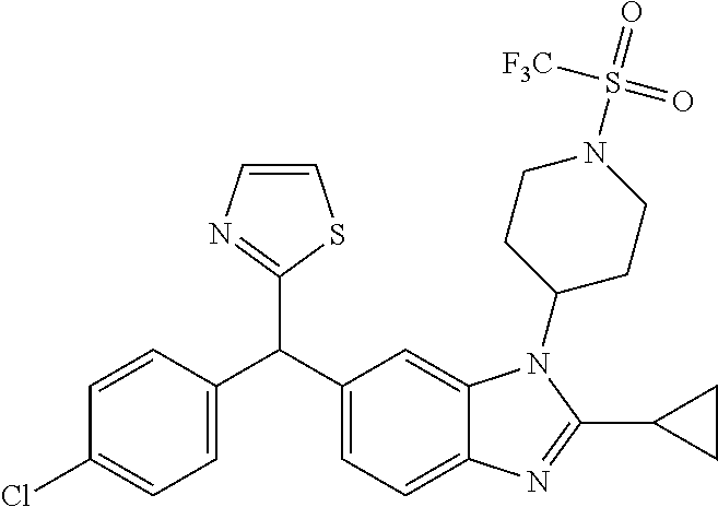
C1(Cl)=CC=C(C(C2=CC=C3C(=C2)N(C2CCN(S(=O)([F3C])=O)CC2)C(C2CC2)=N3)C2=NC=CS2)C=C1
